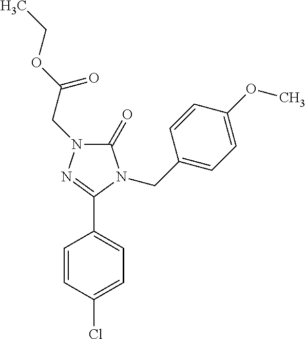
C1(C2=NN(CC(OCC)=O)C(=O)N2CC2=CC=C(OC)C=C2)=CC=C(Cl)C=C1
